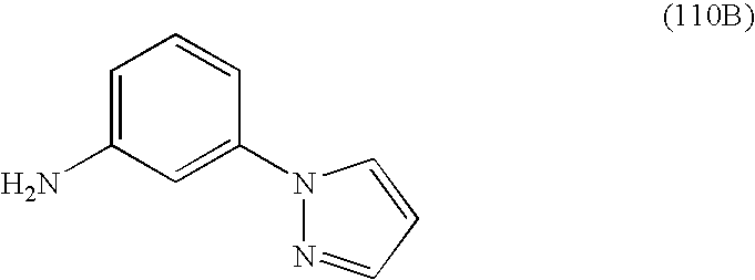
C1=C(N)C=C(N2N=CC=C2)C=C1
